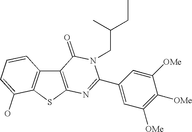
C12=C(SC3=C1C=CC=C3O)N=C(C1=CC([OMe])=C([OMe])C([OMe])=C1)N(CC(CC)C)C2=O
